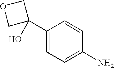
C1(C2(O)COC2)=CC=C(N)C=C1
